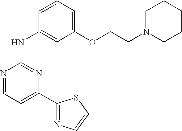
N1=CC=C(C2=NC=CS2)N=C1NC1=CC(OCCN2CCCCC2)=CC=C1
